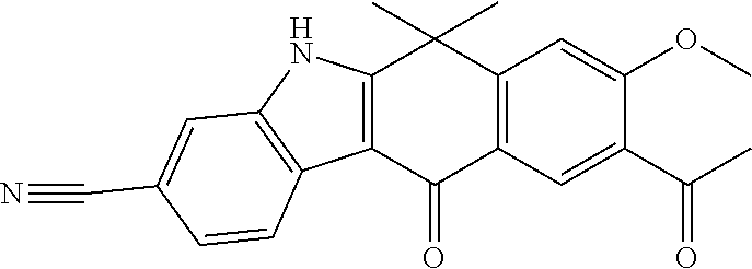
C12=C(C(=O)C3=C(C1(C)C)C=C(OC)C(C(C)=O)=C3)C1=C(N2)C=C(C#N)C=C1
